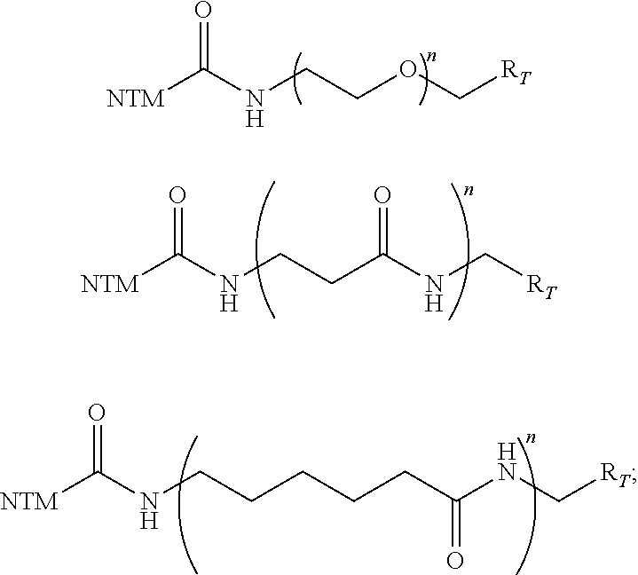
O=C([NTM])NCCOC[RT].O=C([NTM])NCCC(NC[RT])=O.O=C([NTM])NCCCCCC(NC[RT])=O
